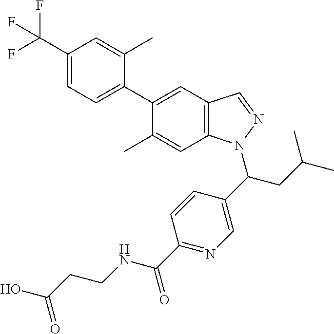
C1(C(F)(F)F)=CC=C(C2=CC3=C(C=C2C)N(C(C2=CN=C(C(=O)NCCC(O)=O)C=C2)CC(C)C)N=C3)C(C)=C1
